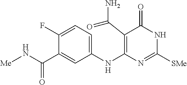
C1(NC2=C(C(N)=O)C(=O)NC([SMe])=N2)=CC=C(F)C(C(N[Me])=O)=C1
